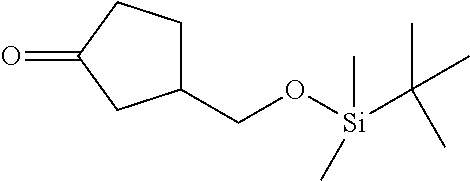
C1(CO[Si](C)(C)C(C)(C)C)CCC(=O)C1
